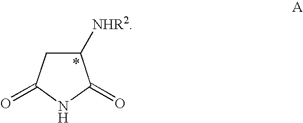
C1([NHR2])CC(=O)NC1=O
